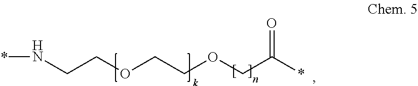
N(CCOCCOCC(*)=O)*
